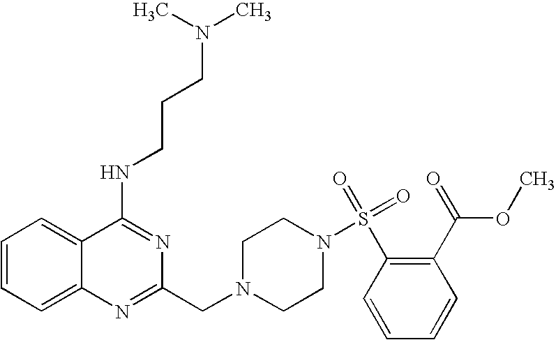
C1=CC=C2C(=C1)C(NCCCN(C)C)=NC(CN1CCN(S(=O)(=O)C3=C(C(OC)=O)C=CC=C3)CC1)=N2
